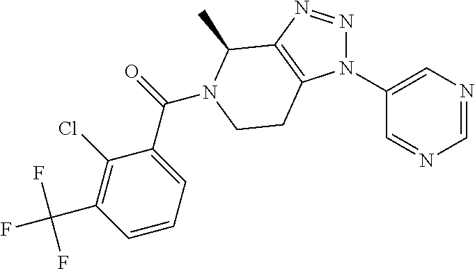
C1(N2N=NC3=C2CCN(C(=O)C2=CC=CC(C(F)(F)F)=C2Cl)C3C)=CN=CN=C1
